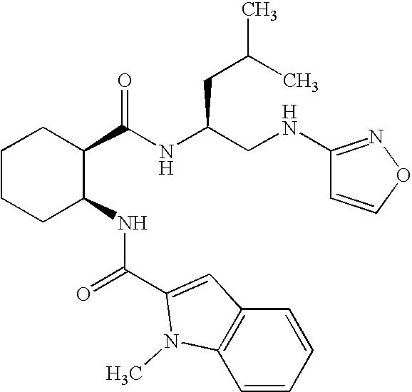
C1CCC(NC(=O)C2=CC3=C(C=CC=C3)N2C)C(C(NC(CNC2=NOC=C2)CC(C)C)=O)C1
